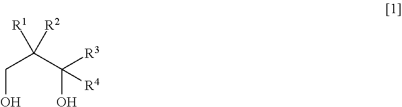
C(O)C(C(O)([R3])[R4])([R2])[R1]
